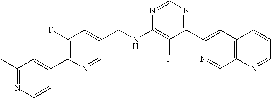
N1=CN=C(C2=CC3=C(C=N2)N=CC=C3)C(F)=C1NCC1=CC(F)=C(C2=CC(C)=NC=C2)N=C1
